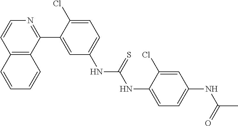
C12=C(C(C3=CC(NC(NC4=CC=C(NC(C)=O)C=C4Cl)=S)=CC=C3Cl)=NC=C1)C=CC=C2
